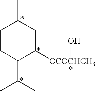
C1CC(C(C)C)C([OCOCHCH3]O)CC1C
